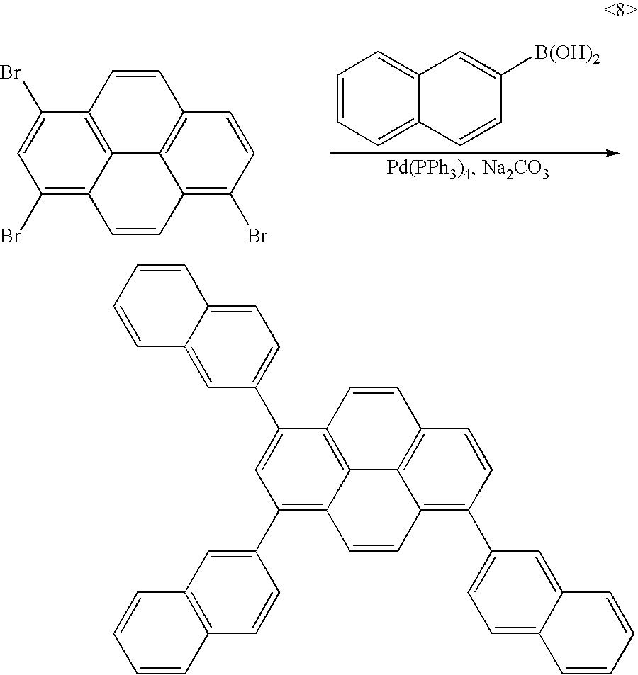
C12=C(Br)C=CC3=C1C1=C(C=C3)C(Br)=CC(Br)=C1C=C2.C1=CC=C2C(=C1)C=C([B(OH)2])C=C2.C12=C(C3=CC=C4C(=C3)C=CC=C4)C=CC3=C1C1=C(C=C3)C(C3=CC=C4C(=C3)C=CC=C4)=CC(C3=CC4=C(C=C3)C=CC=C4)=C1C=C2
